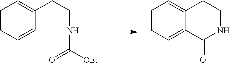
C1=CC=CC(CCNC(=O)[OEt])=C1.C1=CC=C2C(=C1)CCNC2=O
